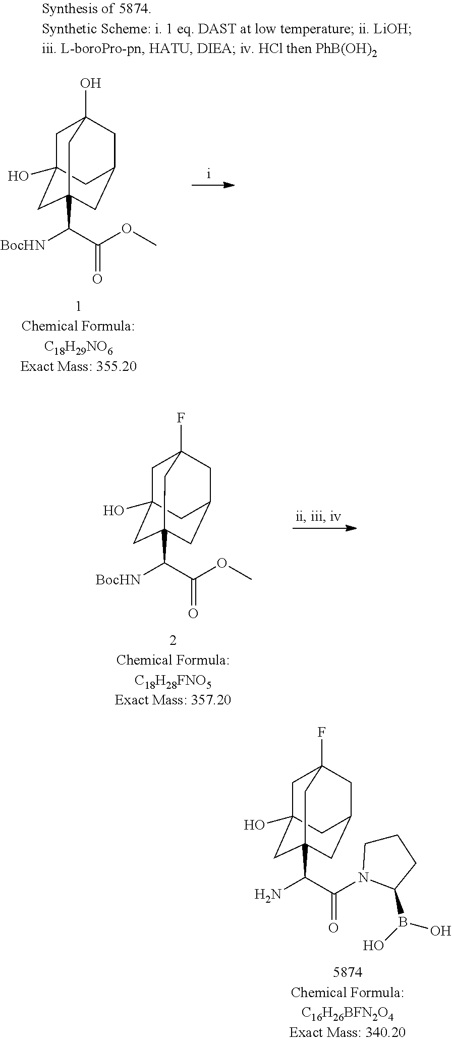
C1CN(C(C(C23CC4(O)CC(F)(CC(C2)C4)C3)N)=O)C(B(O)O)C1.C1C2(O)CC3(C(C(OC)=O)[BocHN])CC(CC1(O)C3)C2.C1C2(O)CC3(C(C(OC)=O)[BocHN])CC(CC1(F)C3)C2
